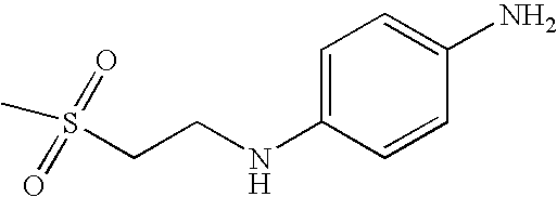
CS(CCNC1=CC=C(N)C=C1)(=O)=O
